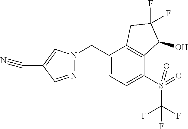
C(C1=CC=C(S(=O)(=O)C(F)(F)F)C2=C1CC(F)(F)C2O)N1N=CC(C#N)=C1
